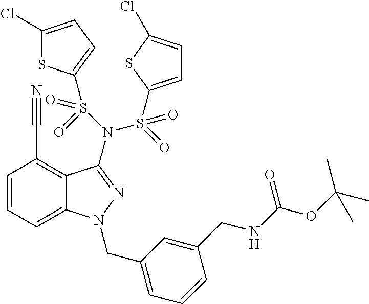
C1(Cl)=CC=C(S(=O)(=O)N(S(=O)(C2=CC=C(Cl)S2)=O)C2=NN(CC3=CC=CC(CNC(OC(C)(C)C)=O)=C3)C3=CC=CC(C#N)=C32)S1
